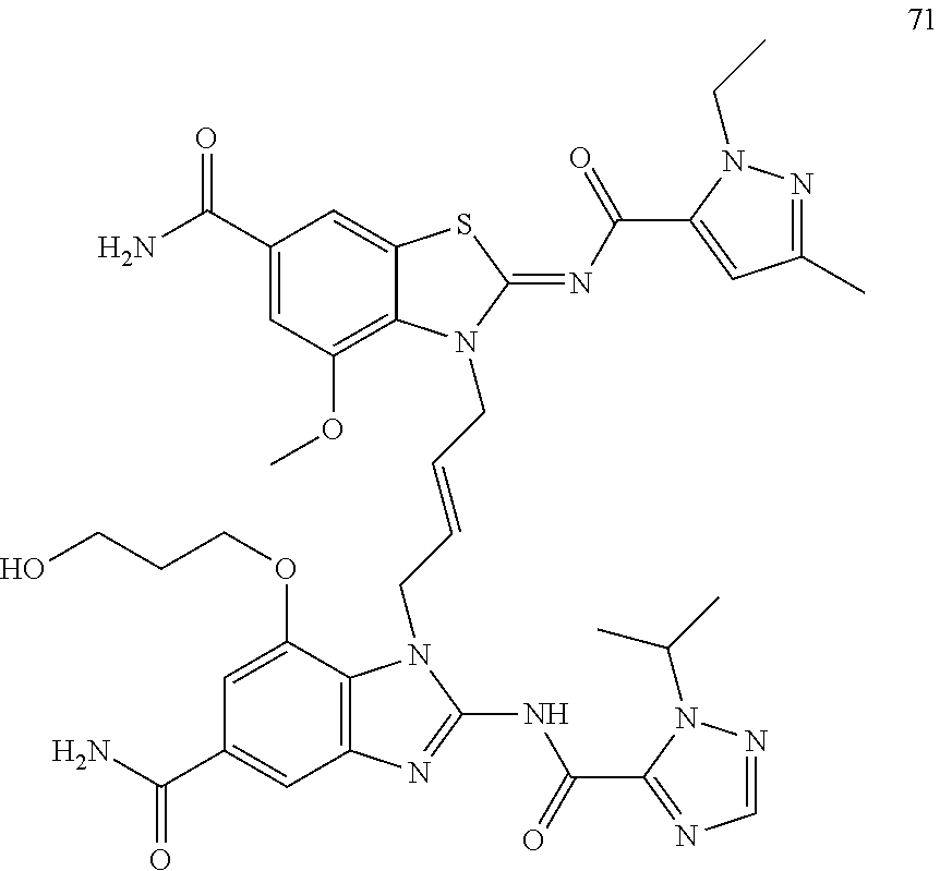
C12=C(C(OCCCO)=CC(C(N)=O)=C1)N(CC=CCN1C3=C(OC)C=C(C(N)=O)C=C3SC1=NC(C1=CC(C)=NN1CC)=O)C(NC(C1=NC=NN1C(C)C)=O)=N2
